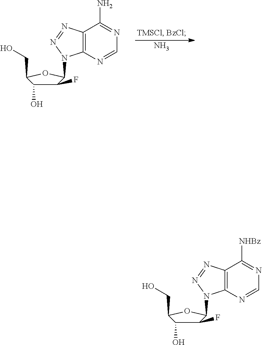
N.C1(F)C(O)C(CO)OC1N1C2=C(C(N)=NC=N2)N=N1.C1(F)C(O)C(CO)OC1N1C2=C(C([NHBz])=NC=N2)N=N1
